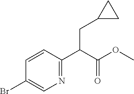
C1=CC(C(C(OC)=O)CC2CC2)=NC=C1Br
